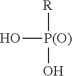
O[P(O)]([R])O
